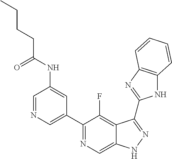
C1=NC=C(C2=NC=C3C(=C2F)C(C2=NC4=C(N2)C=CC=C4)=NN3)C=C1NC(CCCC)=O
